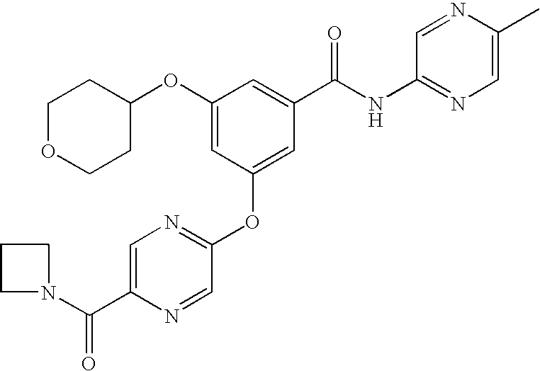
C1=C(C(N2CCC2)=O)N=CC(OC2=CC(C(NC3=NC=C(C)N=C3)=O)=CC(OC3CCOCC3)=C2)=N1
